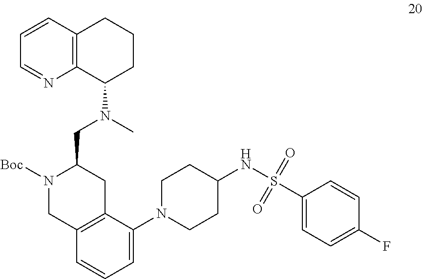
C1=CC2=C(N=C1)C(N(C)CC1N([Boc])CC3=C(C1)C(N1CCC(NS(=O)(=O)C4=CC=C(F)C=C4)CC1)=CC=C3)CCC2
